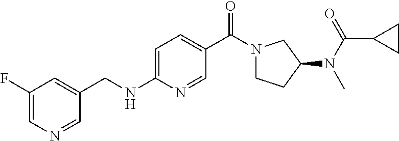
C1(F)=CN=CC(CNC2=CC=C(C(N3CCC(N(C(=O)C4CC4)C)C3)=O)C=N2)=C1
